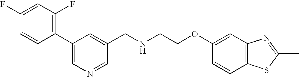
C1=CC(C2=CN=CC(CNCCOC3=CC4=C(C=C3)SC(C)=N4)=C2)=C(F)C=C1F
